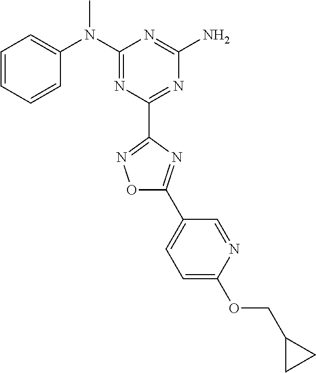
C1=CC=CC(N(C2=NC(C3=NOC(C4=CC=C(OCC5CC5)N=C4)=N3)=NC(N)=N2)C)=C1
